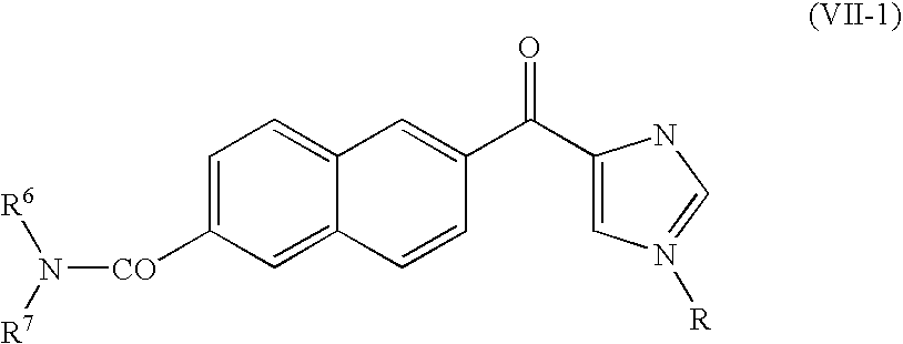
C1=C([CO]N([R7])[R6])C=C2C(=C1)C=C(C(C1=CN([R])=CN1)=O)C=C2
